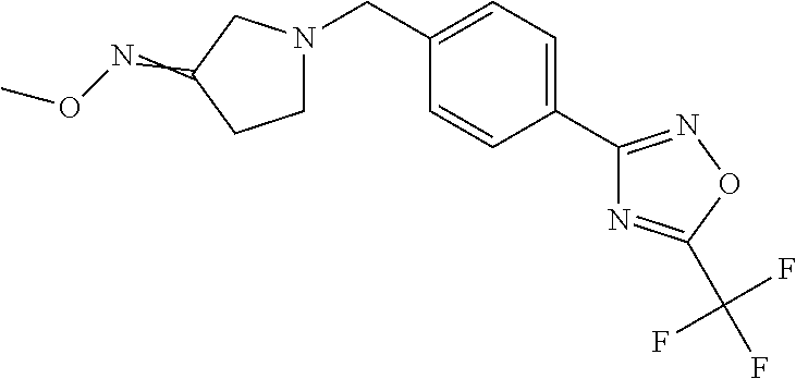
C1N(CC2=CC=C(C3=NOC(C(F)(F)F)=N3)C=C2)CC(=NOC)C1
